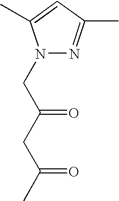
N1(CC(CC(C)=O)=O)N=C(C)C=C1C
